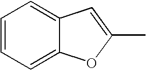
C1(C)=CC2=CC=CC=C2O1
